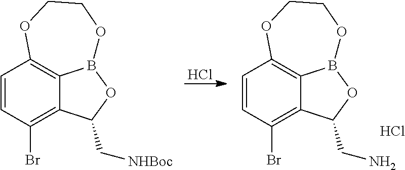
Cl.C1=CC(Br)=C2C3=C1OCCOB3OC2C[NHBoc].C1=CC(Br)=C2C3=C1OCCOB3OC2CN.Cl
